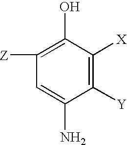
C1(O)=C([Z])C=C(N)C([Y])=C1[X]
